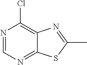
N1=CN=C2C(=C1Cl)N=C(C)S2
